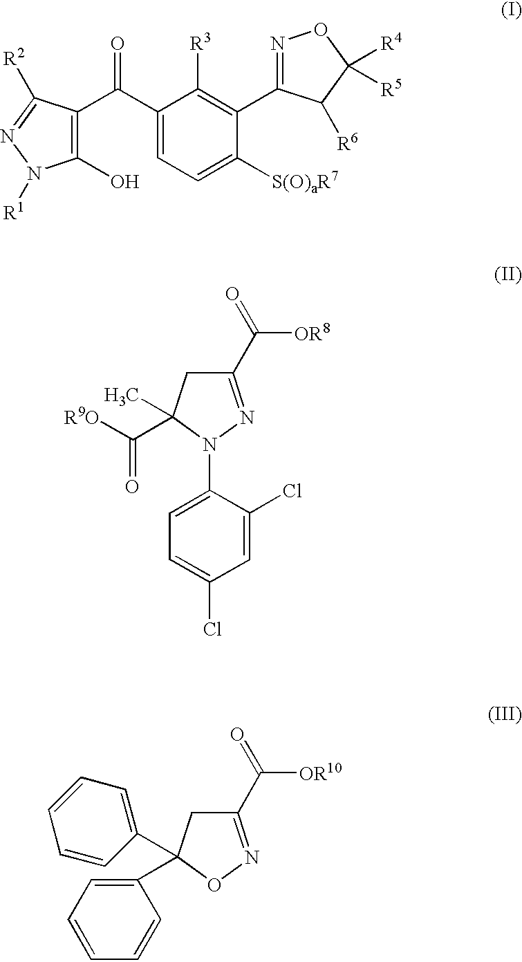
C1(C(C2=CC=C([S(O)aR7])C(C3=NOC([R4])([R5])C3[R6])=C2[R3])=O)=C(O)N([R1])N=C1[R2].C1(N2C(C)(C([R9O])=O)CC(C([OR8])=O)=N2)=CC=C(Cl)C=C1Cl.C1=CC=CC(C2(C3=CC=CC=C3)CC(C([OR10])=O)=NO2)=C1
